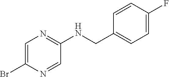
C1=C(Br)N=CC(NCC2=CC=C(F)C=C2)=N1
